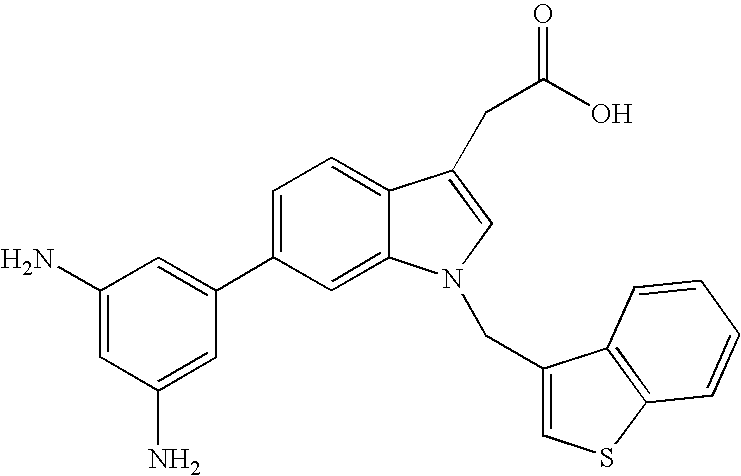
C1(C2=CC(N)=CC(N)=C2)=CC=C2C(=C1)N(CC1=CSC3=C1C=CC=C3)C=C2CC(=O)O
